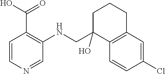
C1(Cl)=CC2=C(C=C1)C(CNC1=C(C(O)=O)C=CN=C1)(O)CCC2
